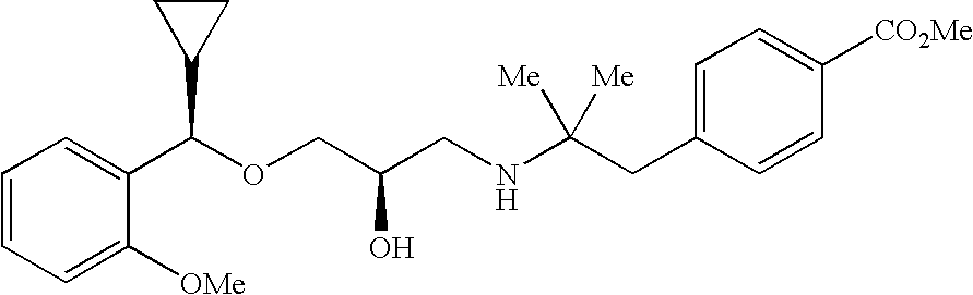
C1(C(OCC(CNC(CC2=CC=C([CO2Me])C=C2)([Me])[Me])O)C2CC2)=CC=CC=C1[OMe]
